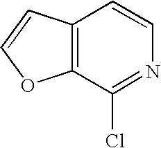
C1(Cl)=NC=CC2=C1OC=C2
